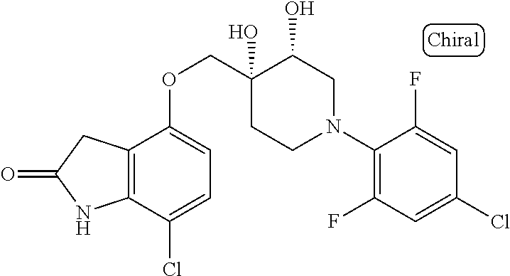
C1(N2CC(O)C(O)(COC3=CC=C(Cl)C4=C3CC(=O)N4)CC2)=C(F)C=C(Cl)C=C1F
